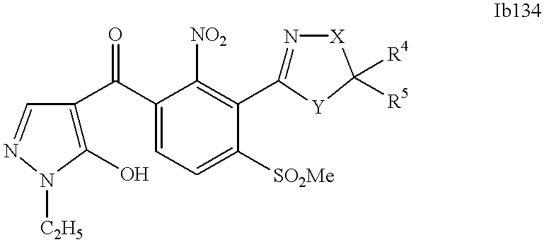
C1(O)=C(C(C2=CC=C([SO2Me])C(C3=N[X]C([R4])([R5])[Y]3)=C2[NO2])=O)C=NN1[C2H5]
